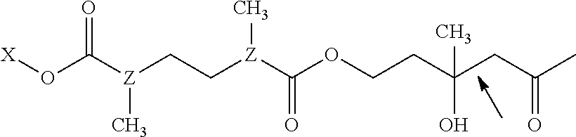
[X]OC([Z](CC[Z](C(OCCC(CC(C)=O)(O)C)=O)C)C)=O
